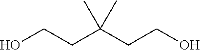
OCCC(CCO)(C)C
